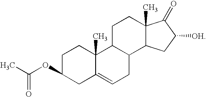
CC(OC1CC2=CCC3C(C2(C)CC1)CCC1(C)C3CC([OH])C1=O)=O
